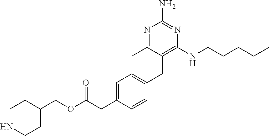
C1(COC(CC2=CC=C(CC3=C(NCCCCC)N=C(N)N=C3C)C=C2)=O)CCNCC1
